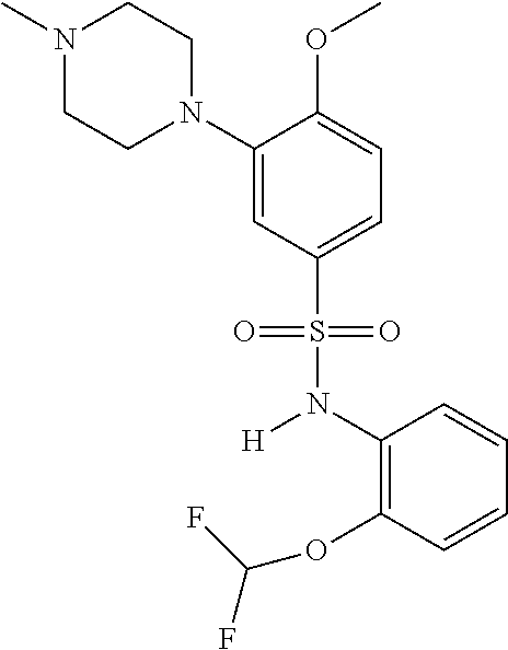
C1(N2CCN(C)CC2)=CC(S(=O)(=O)N([H])C2=C(OC(F)F)C=CC=C2)=CC=C1OC
